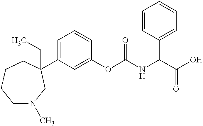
C1N(C)CC(C2=CC=CC(OC(NC(C(O)=O)C3=CC=CC=C3)=O)=C2)(CC)CCC1
